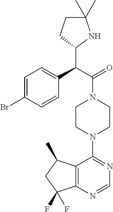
C(C(=O)N1CCN(C2=NC=NC3=C2C(C)CC3(F)F)CC1)(C1NC(C)(C)CC1)C1=CC=C(Br)C=C1
